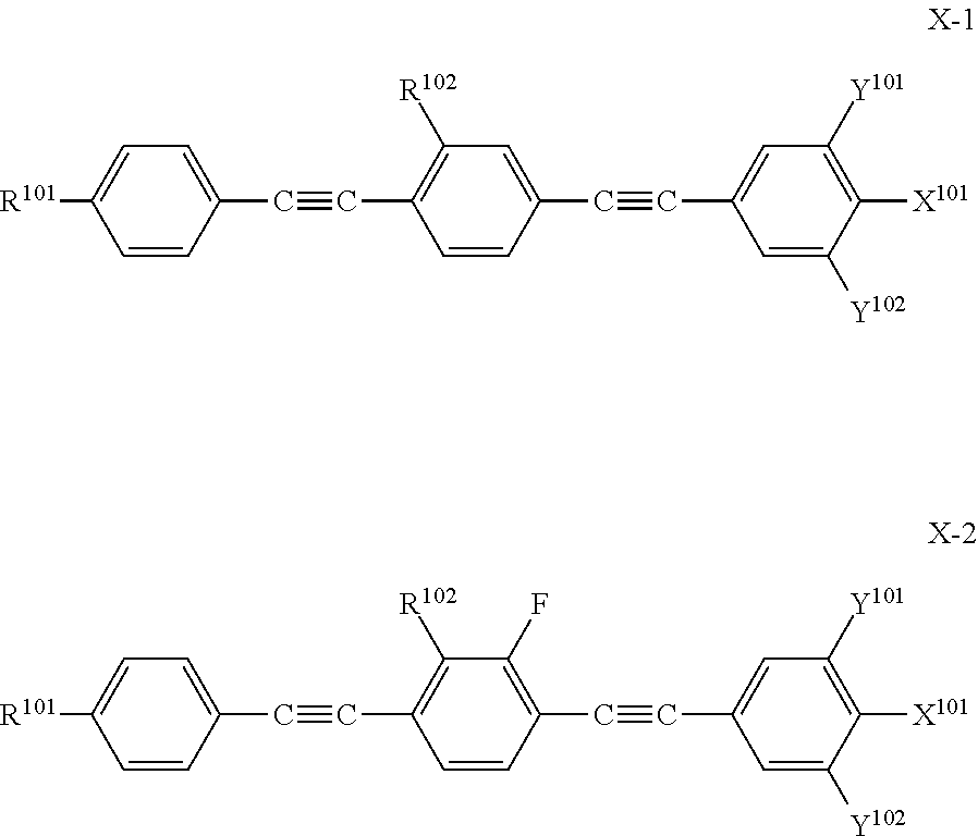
[R101]C1=CC=C(C#CC2=C([R102])C=C(C#CC3=CC([Y101])=C([X101])C([Y102])=C3)C=C2)C=C1.[R101]C1=CC=C(C#CC2=C([R102])C(F)=C(C#CC3=CC([Y101])=C([X101])C([Y102])=C3)C=C2)C=C1
